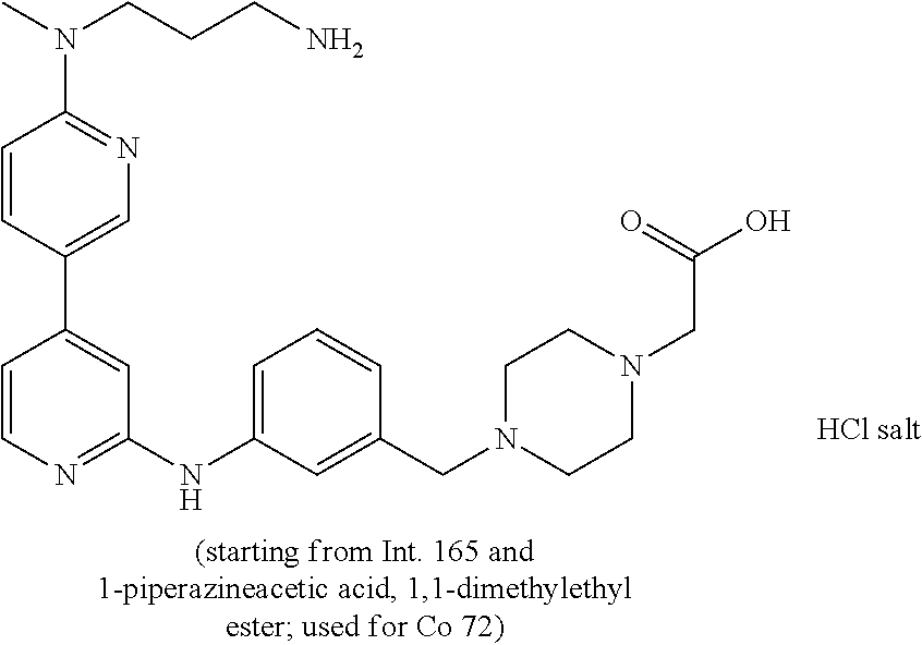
C1=CC(C2=CC(NC3=CC=CC(CN4CCN(CC(=O)O)CC4)=C3)=NC=C2)=CN=C1N(C)CCCN
